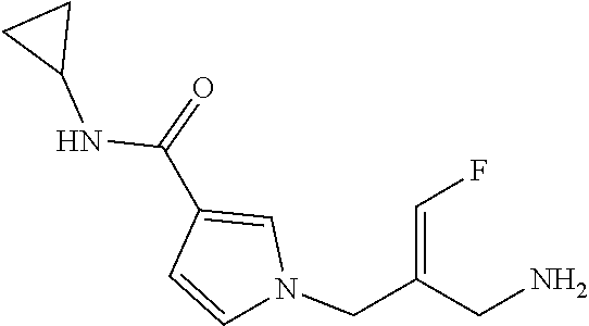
N(C(C1=CN(CC(=CF)CN)C=C1)=O)C1CC1
